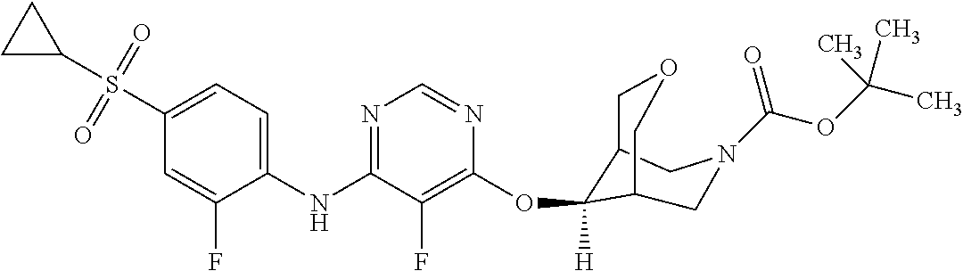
C1(NC2=NC=NC(OC3([H])C4COCC3CN(C(OC(C)(C)C)=O)C4)=C2F)=CC=C(S(C2CC2)(=O)=O)C=C1F
